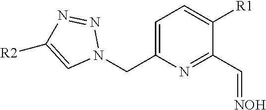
C1=C(CN2N=NC([R2])=C2)N=C(C=[NOH])C([R1])=C1
